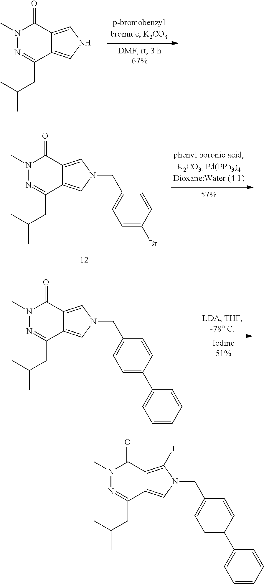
N1(C)N=C(CC(C)C)C2=CNC=C2C1=O.N1(C)N=C(CC(C)C)C2=CN(CC3=CC=C(Br)C=C3)C=C2C1=O.N1(C)N=C(CC(C)C)C2=CN(CC3=CC=C(C4=CC=CC=C4)C=C3)C=C2C1=O.N1(C)N=C(CC(C)C)C2=CN(CC3=CC=C(C4=CC=CC=C4)C=C3)C(I)=C2C1=O
